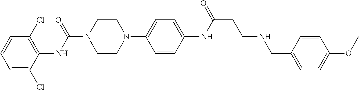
C1=C(Cl)C(NC(N2CCN(C3=CC=C(NC(=O)CCNCC4=CC=C(OC)C=C4)C=C3)CC2)=O)=C(Cl)C=C1
